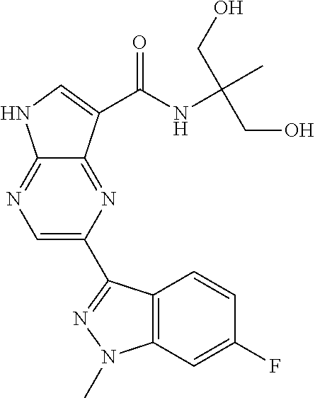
C1=C(C2=NN(C)C3=C2C=CC(F)=C3)N=C2C(=N1)NC=C2C(NC(CO)(CO)C)=O
